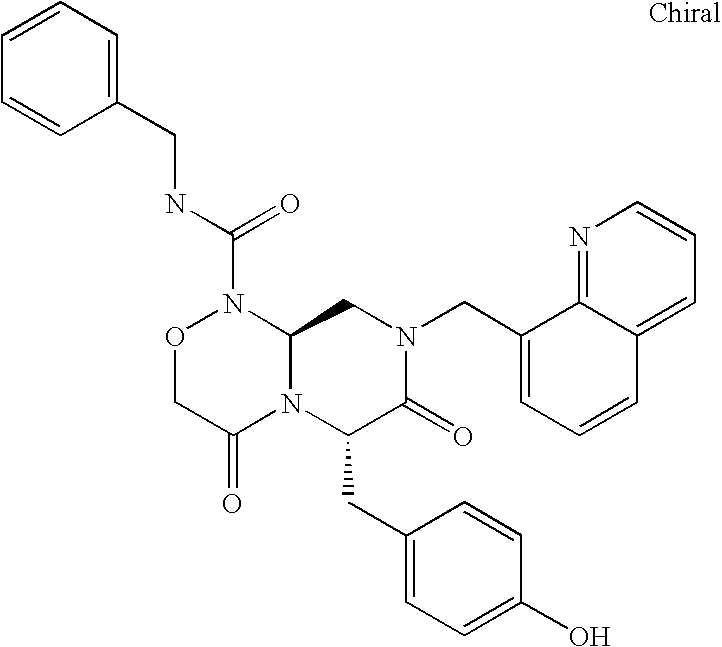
N1(C(NCC2=CC=CC=C2)=O)OCC(=O)N2C1CN(CC1=CC=CC3=CC=CN=C13)C(=O)C2CC1=CC=C(O)C=C1
